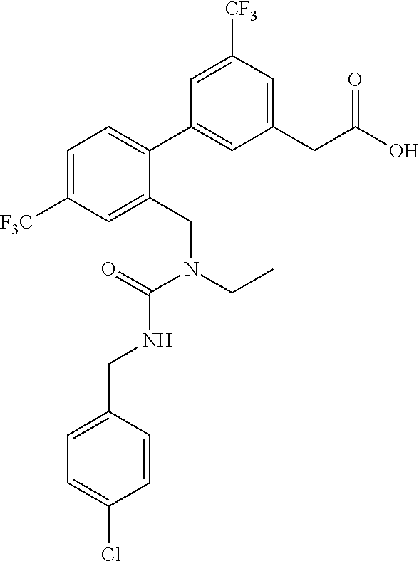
C1=C([F3C])C=C(CN(CC)C(=O)NCC2=CC=C(Cl)C=C2)C(C2=CC(CC(O)=O)=CC([CF3])=C2)=C1
